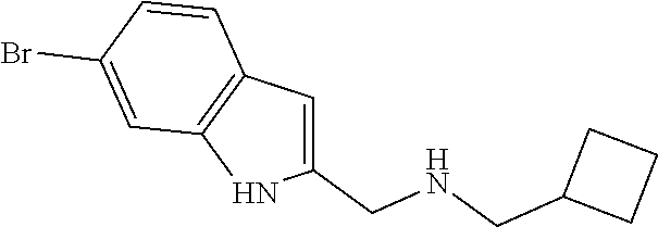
C1=C(CNCC2CCC2)NC2=C1C=CC(Br)=C2
